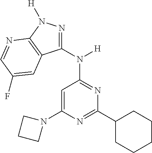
C1(C2=NC(N3CCC3)=CC(N(C3=NN([H])C4=C3C=C(F)C=N4)[H])=N2)CCCCC1
